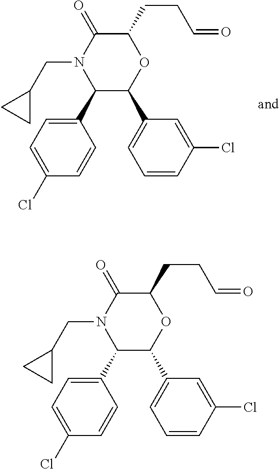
C1(C2=CC=C(Cl)C=C2)C(C2=CC=CC(Cl)=C2)OC(CCC=O)C(=O)N1CC1CC1.C1(C2=CC=C(Cl)C=C2)C(C2=CC=CC(Cl)=C2)OC(CCC=O)C(=O)N1CC1CC1
